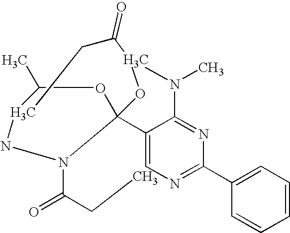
C12=CN=C(C3=CC=CC=C3)N=C1N(C)C1OC23OC(C)C(CC1=O)NN3C(CC)=O
